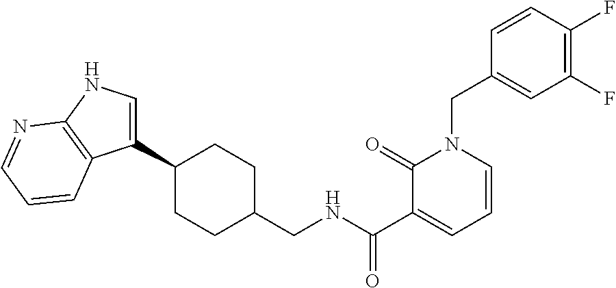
C1CC(CNC(C2=CC=CN(CC3=CC(F)=C(F)C=C3)C2=O)=O)CCC1C1=CNC2=C1C=CC=N2
